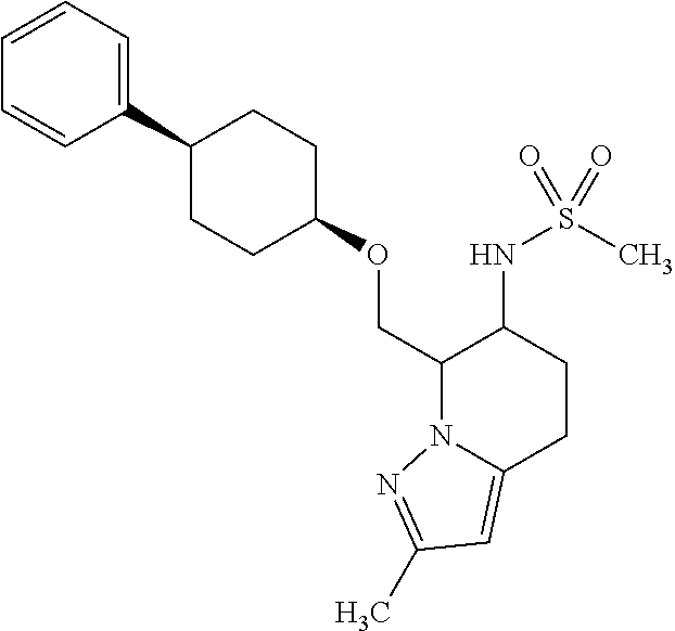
C1=CC=C(C2CCC(OCC3N4C(=CC(C)=N4)CCC3NS(C)(=O)=O)CC2)C=C1
